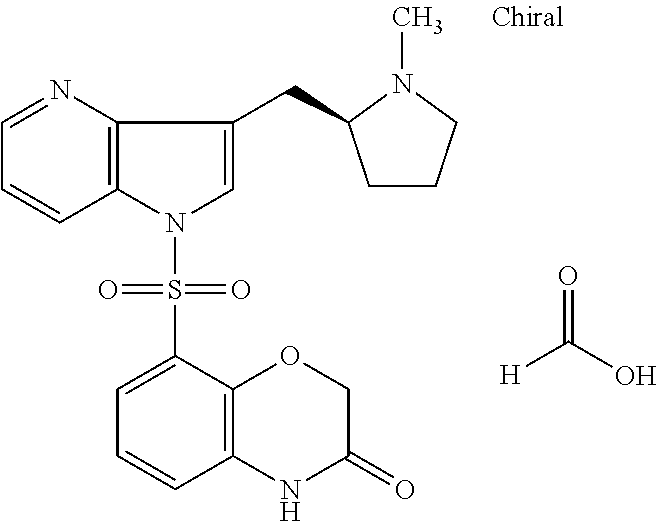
C1=NC2=C(C=C1)N(S(=O)(=O)C1=CC=CC3=C1OCC(=O)N3)C=C2CC1CCCN1C.[H]C(O)=O
